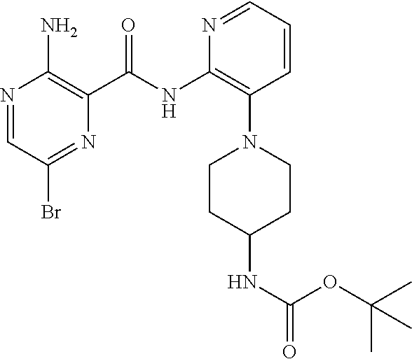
N(C1=C(N2CCC(NC(=O)OC(C)(C)C)CC2)C=CC=N1)C(=O)C1=C(N)N=CC(Br)=N1
